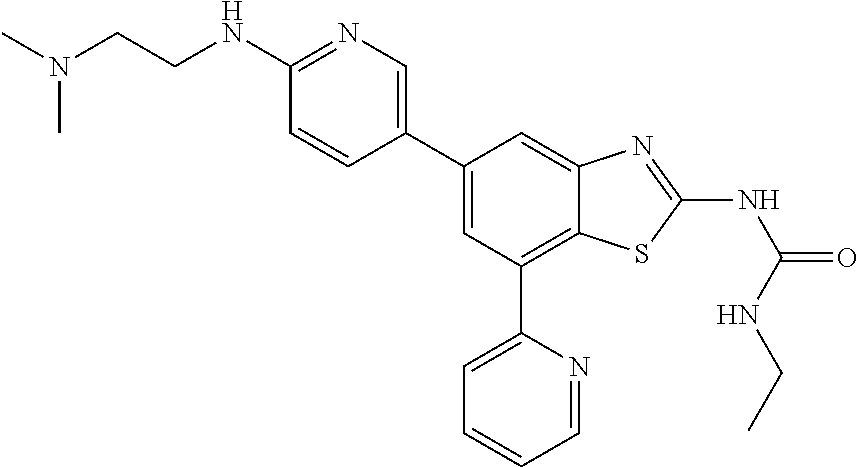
C1(NCCN(C)C)=NC=C(C2=CC(C3=CC=CC=N3)=C3C(=C2)N=C(NC(NCC)=O)S3)C=C1
